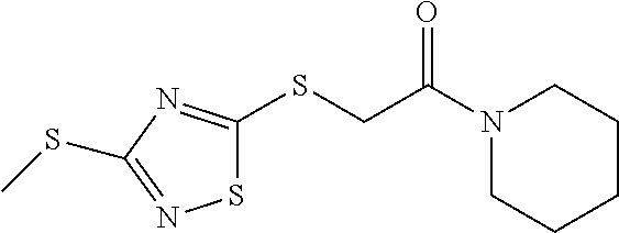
S1C(SCC(N2CCCCC2)=O)=NC(SC)=N1
